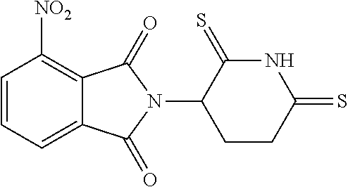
C1=CC=C2C(=C1[NO2])C(=O)N(C1CCC(=S)NC1=S)C2=O
